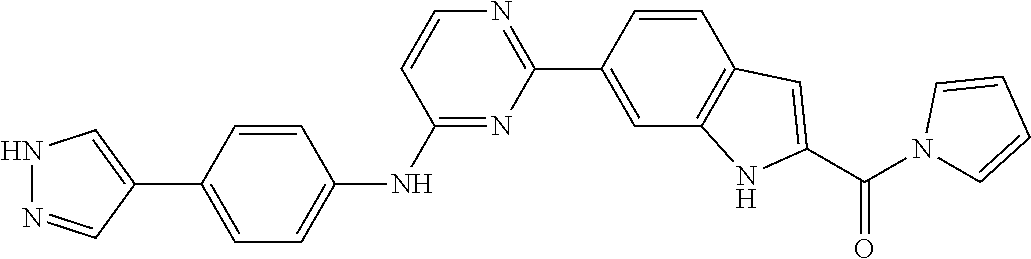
N1N=CC(C2=CC=C(NC3=NC(C4=CC5=C(C=C4)C=C(C(N4C=CC=C4)=O)N5)=NC=C3)C=C2)=C1
